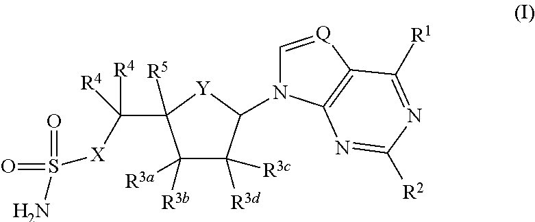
C1([R3b])([R3a])C([R3d])([R3c])C(N2C=[Q]C3=C2N=C([R2])N=C3[R1])[Y]C1(C([R4])([R4])[X]S(N)(=O)=O)[R5]
